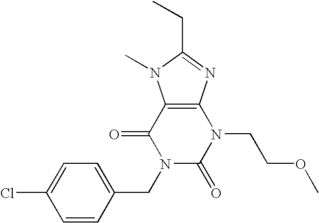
C12=C(N=C(CC)N1C)N(CCOC)C(=O)N(CC1=CC=C(Cl)C=C1)C2=O
